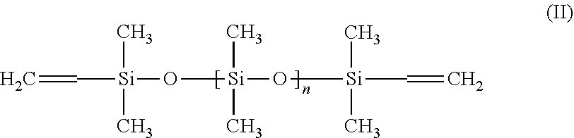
C([Si](C)(C)O[Si](C)(C)O[Si](C=C)(C)C)=C
